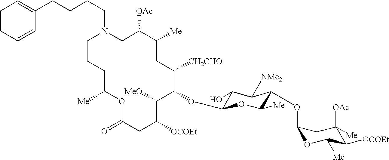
C1C([OAc])C([Me])CC([CH2CHO])C(OC2C(O)C([NMe2])C(OC3OC([Me])C([OCOEt])C([OAc])([Me])C3)C([Me])O2)C([MeO])C([OCOEt])CC(=O)OC([Me])CCCN1CCCCC1=CC=CC=C1
